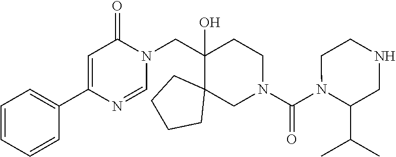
N1(C(N2CCC(CN3C(=O)C=C(C4=CC=CC=C4)N=C3)(O)C3(C2)CCCC3)=O)C(C(C)C)CNCC1
